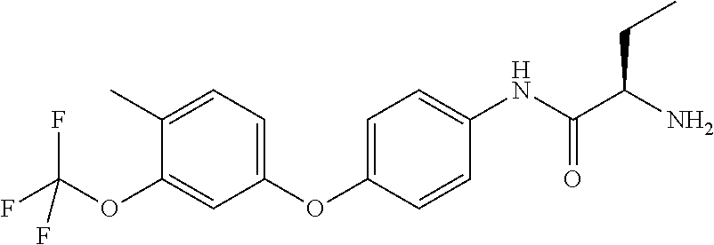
C1(C)=CC=C(OC2=CC=C(NC(C(N)CC)=O)C=C2)C=C1OC(F)(F)F
